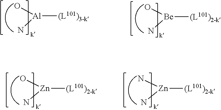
[Be]([(L101)2-k])(O)N.[Al]([(L101)3-k])(O)N.[Zn]([(L101)2-k])(O)N.[Zn]([(L101)2-k])(N)N
